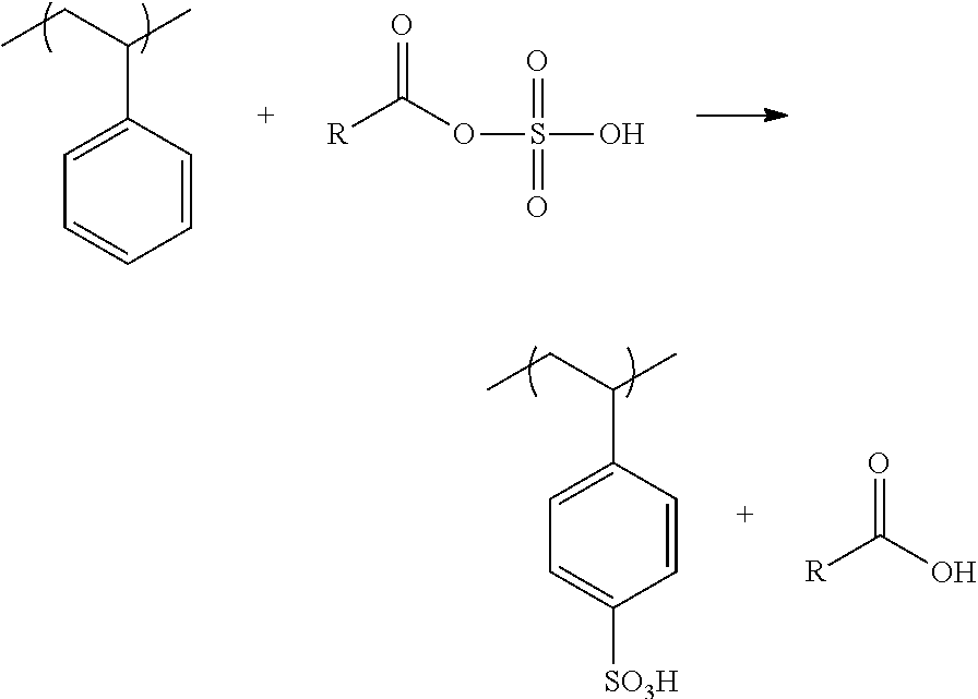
C1(C(CC)C)=CC=CC=C1.[R]C(=O)OS(O)(=O)=O.[R]C(=O)O.C1(C(CC)C)=CC=C([SO3H])C=C1
